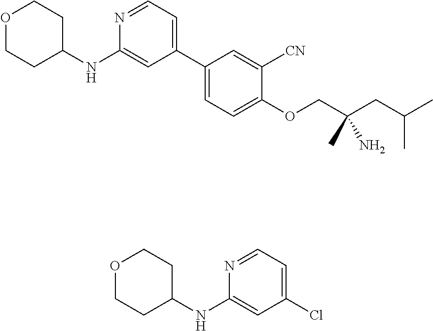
CC(CC(COC1=CC=C(C2=CC=NC(NC3CCOCC3)=C2)C=C1[CN])(N)C)C.ClC1=CC=NC(NC2CCOCC2)=C1
